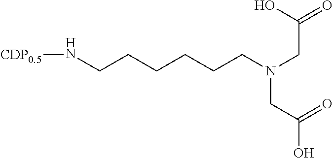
[CDP0.5]NCCCCCCN(CC(=O)O)CC(O)=O
